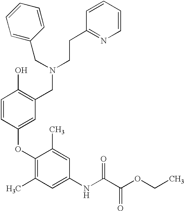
C1(OC2=CC(CN(CCC3=NC=CC=C3)CC3=CC=CC=C3)=C(O)C=C2)=C(C)C=C(NC(C(OCC)=O)=O)C=C1C
